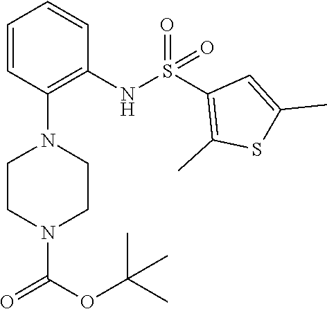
C1=CC(N2CCN(C(OC(C)(C)C)=O)CC2)=C(NS(C2=C(C)SC(C)=C2)(=O)=O)C=C1
